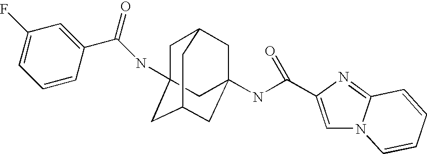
C1C2CC3(NC(=O)C4=CN5C(=N4)C=CC=C5)CC(CC1(NC(C1=CC(F)=CC=C1)=O)C3)C2
